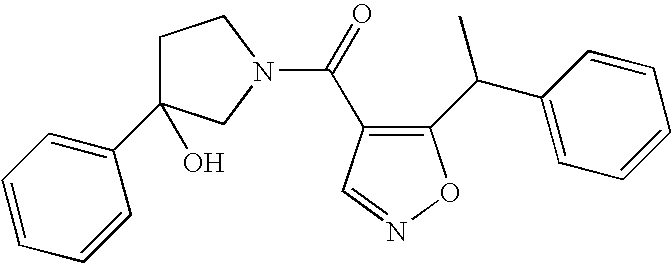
C1(C(C2=CC=CC=C2)C)=C(C(=O)N2CCC(C3=CC=CC=C3)(O)C2)C=NO1
